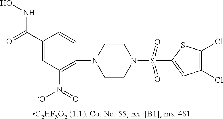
C1(S(N2CCN(C3=C([N+](=O)[O-])C=C(C(=O)NO)C=C3)CC2)(=O)=O)=CC(Cl)=C(Cl)S1
